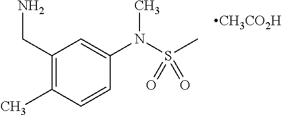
C1(CN)=C(C)C=CC(N(S(C)(=O)=O)C)=C1.[CH3CO2H]
